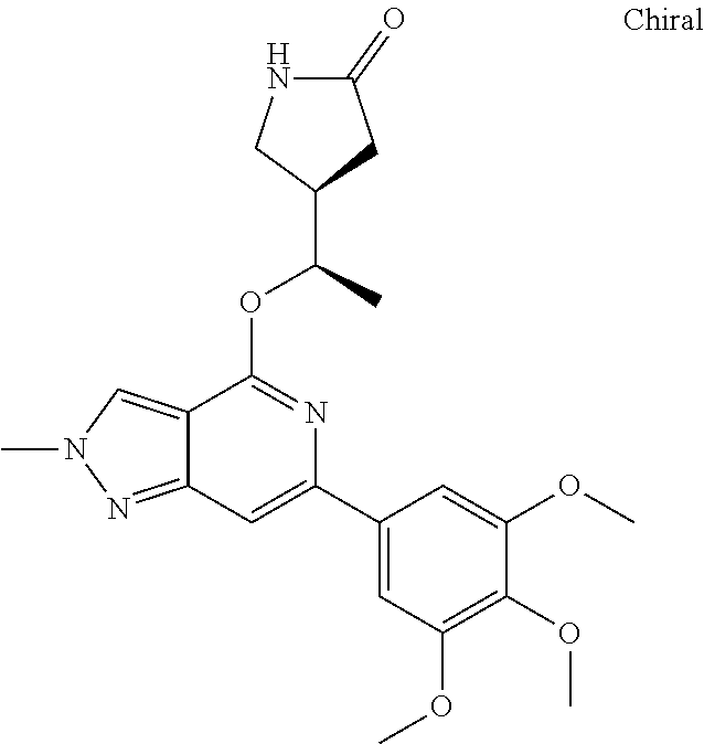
C12=NN(C)C=C1C(OC(C)C1CC(=O)NC1)=NC(C1=CC(OC)=C(OC)C(OC)=C1)=C2
